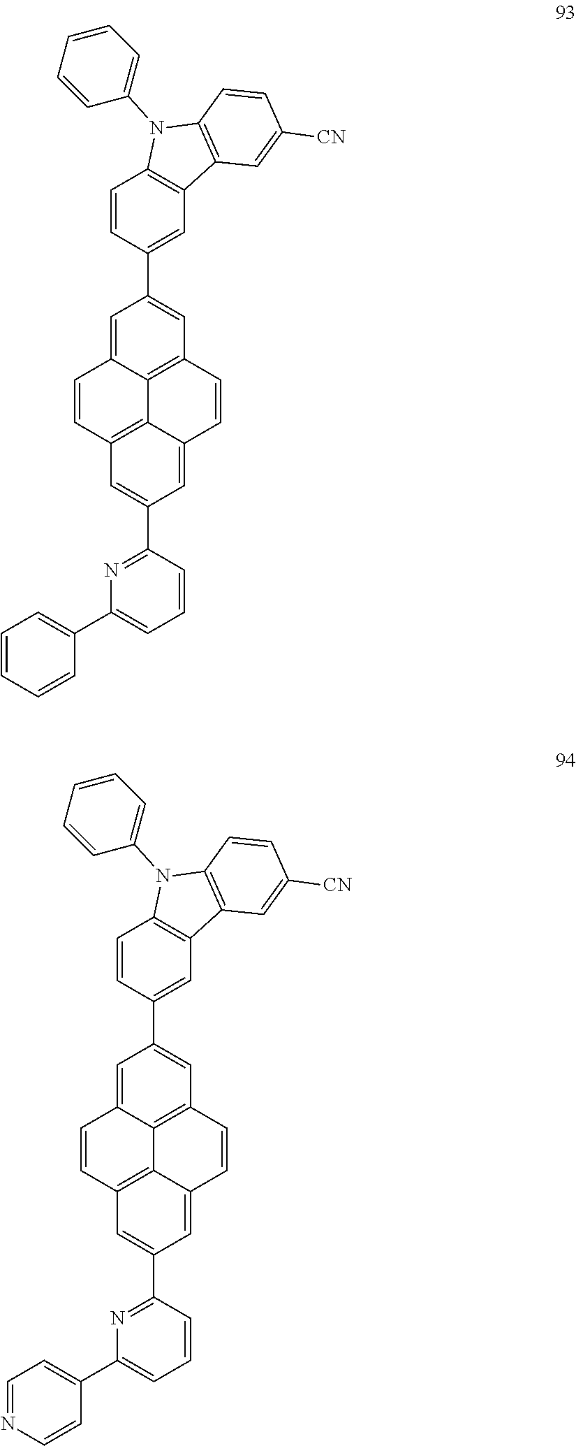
C12=C3C=C(C4=NC(C5=CC=CC=C5)=CC=C4)C=C1C=CC1=C2C(=CC(C2=CC4=C(C=C2)N(C2=CC=CC=C2)C2=C4C=C([CN])C=C2)=C1)C=C3.C12=C3C=C(C4=NC(C5=CC=NC=C5)=CC=C4)C=C1C=CC1=C2C(=CC(C2=CC4=C(C=C2)N(C2=CC=CC=C2)C2=C4C=C([CN])C=C2)=C1)C=C3
